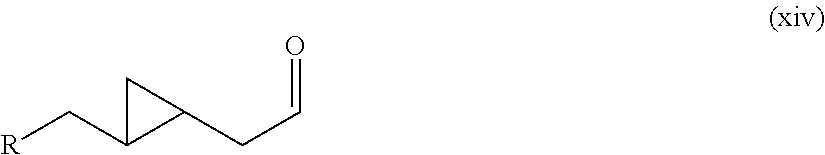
C1C(C[R])C1CC=O
